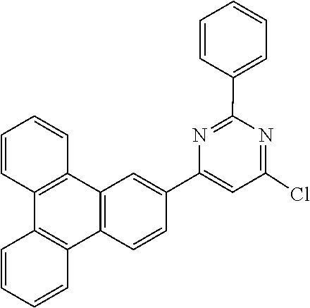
C1=C(C2=CC3=C(C=C2)C2=C(C4=C3C=CC=C4)C=CC=C2)N=C(C2=CC=CC=C2)N=C1Cl
